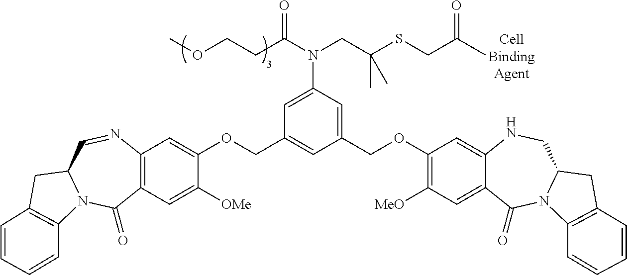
C12=C(C=C([OMe])C(OCC3=CC(COC4=C([MeO])C=C5C(=C4)NCC4N(C5=O)C5=C(C4)C=CC=C5)=CC(N(C(CCOC)=O)CC(SCC(C)=O)(C)C)=C3)=C1)C(=O)N1C(C=N2)CC2=C1C=CC=C2
